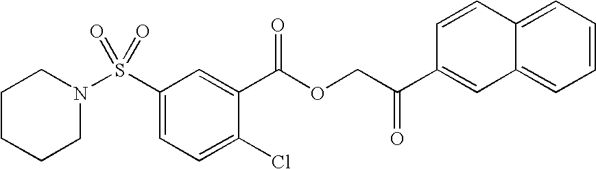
S(C1=CC=C(Cl)C(C(OCC(C2=CC3=CC=CC=C3C=C2)=O)=O)=C1)(=O)(=O)N1CCCCC1
